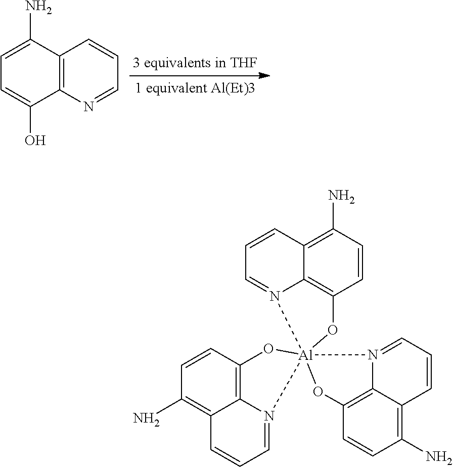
C1=C(N)C2=C(C(O)=C1)N=CC=C2.C1=CC2=C(N)C=CC3=C2N(=C1)[Al]12(O3)(N3=CC=CC4=C(N)C=CC(=C43)O1)N1=CC=CC3=C(N)C=CC(=C13)O2
